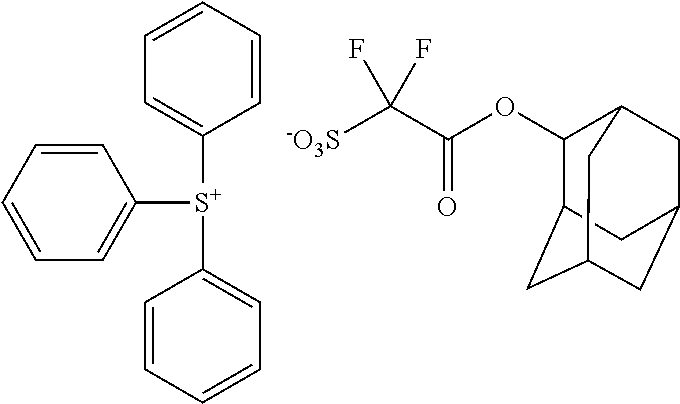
C1=CC=CC([S+](C2=CC=CC=C2)C2=CC=CC=C2)=C1.C12CC3CC(CC(C3)C1OC(C([-O3S])(F)F)=O)C2
